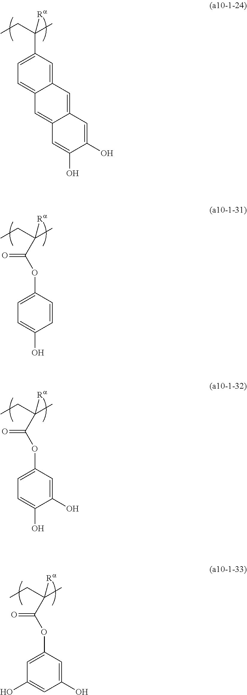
C(CC)(C)([Ra])C1=CC=C2C(=C1)C=C1C(=C2)C=C(O)C(O)=C1.C(CC)(C)([Ra])C(OC1=CC=C(O)C=C1)=O.C(CC)(C)([Ra])C(OC1=CC=C(O)C(O)=C1)=O.C(CC)(C)([Ra])C(OC1=CC(O)=CC(O)=C1)=O
